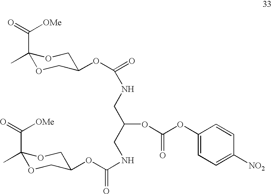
C1(C)(C(=O)[OMe])OCC(OC(NCC(CNC(=O)OC2COC(C)(C(=O)[OMe])OC2)OC(OC2=CC=C([NO2])C=C2)=O)=O)CO1
